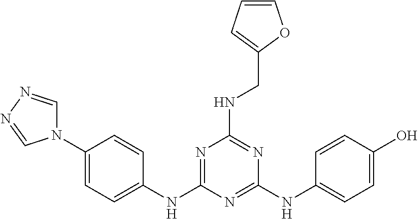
C1(N2C=NN=C2)=CC=C(NC2=NC(NCC3=CC=CO3)=NC(NC3=CC=C(O)C=C3)=N2)C=C1
